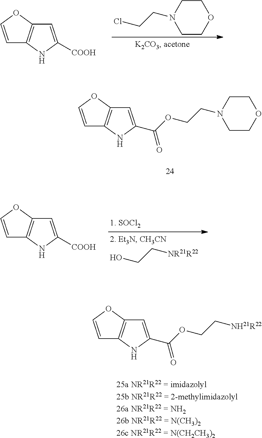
C1=COC2=C1NC([COOH])=C2.C1CN(CCCl)CCO1.C1=COC2=C1NC(C(OCCN1CCOCC1)=O)=C2.C1=COC2=C1NC([COOH])=C2.OCC[NR21R22].C1=COC2=C1NC(C(OCC[NH21R22])=O)=C2
